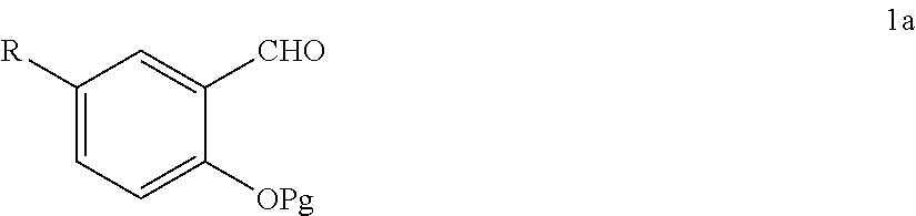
C1([R])=CC=C([OPg])C([CHO])=C1
